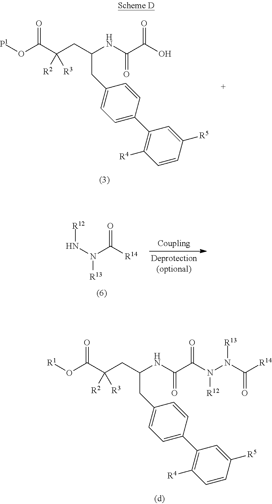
[P1]OC(C(CC(NC(C(O)=O)=O)CC1=CC=C(C2=C([R4])C=CC([R5])=C2)C=C1)([R2])[R3])=O.[R12]NN([R13])C([R14])=O.[R1]OC(C(CC(NC(C(N(N(C([R14])=O)[R13])[R12])=O)=O)CC1=CC=C(C2=C([R4])C=CC([R5])=C2)C=C1)([R2])[R3])=O
